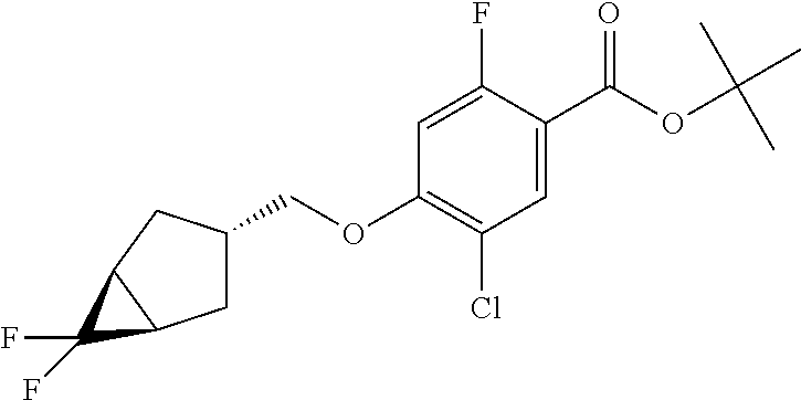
O(C1=C(Cl)C=C(C(OC(C)(C)C)=O)C(F)=C1)CC1CC2C(C1)C2(F)F
